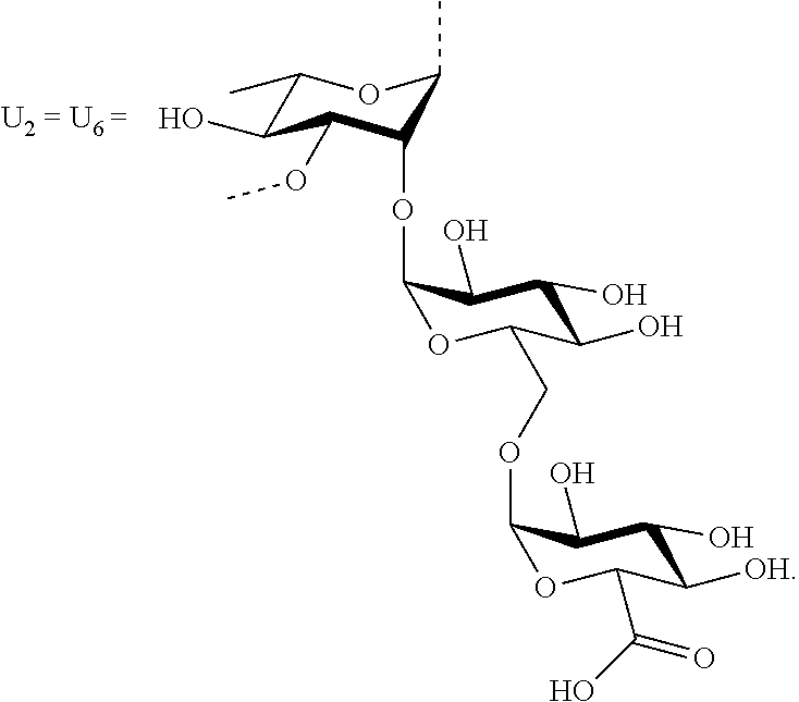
C1(C)C(O)C(OC)C(OC2OC(COC3OC(C(O)=O)C([OH])C(O)C3O)C(O)C(O)C2O)C(C)O1
